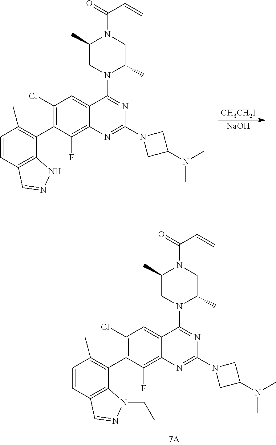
[CH3CH2I].[NaOH].CN(C1CN(C2=NC3=C(F)C(C4=C(C)C=CC5=C4NN=C5)=C(Cl)C=C3C(N3CC(C)N(C(C=C)=O)CC3C)=N2)C1)C.CN(C1CN(C2=NC3=C(F)C(C4=C(C)C=CC5=C4N(CC)N=C5)=C(Cl)C=C3C(N3CC(C)N(C(C=C)=O)CC3C)=N2)C1)C
